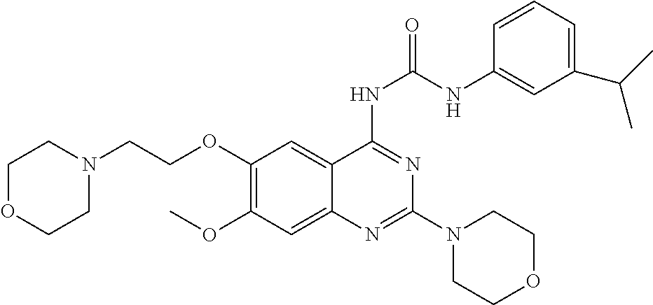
C1=CC=C(C(C)C)C=C1NC(NC1=NC(N2CCOCC2)=NC2=CC(OC)=C(OCCN3CCOCC3)C=C21)=O
